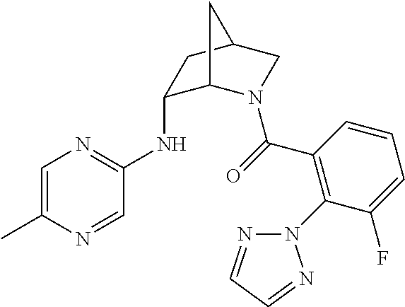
N(C1C2N(C(=O)C3=C(N4N=CC=N4)C(F)=CC=C3)CC(C1)C2)C1=NC=C(C)N=C1
